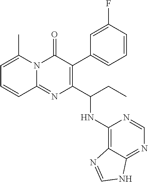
C1=C(C)N2C(=NC(C(CC)NC3=C4C(=NC=N3)NC=N4)=C(C3=CC=CC(F)=C3)C2=O)C=C1
